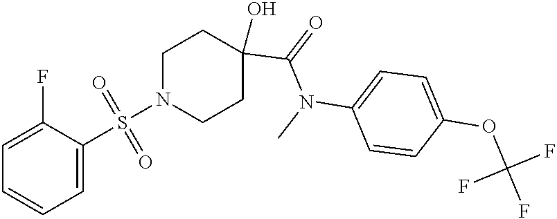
N1(S(=O)(=O)C2=CC=CC=C2F)CCC(O)(C(=O)N(C2=CC=C(OC(F)(F)F)C=C2)C)CC1
